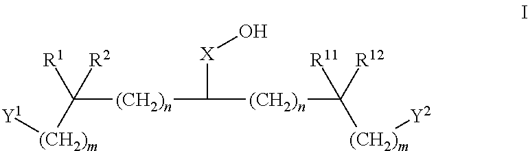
C([(CH2)n]C([X]O)[(CH2)n]C([R12])([(CH2)m][Y2])[R11])([R1])([(CH2)m][Y1])[R2]
